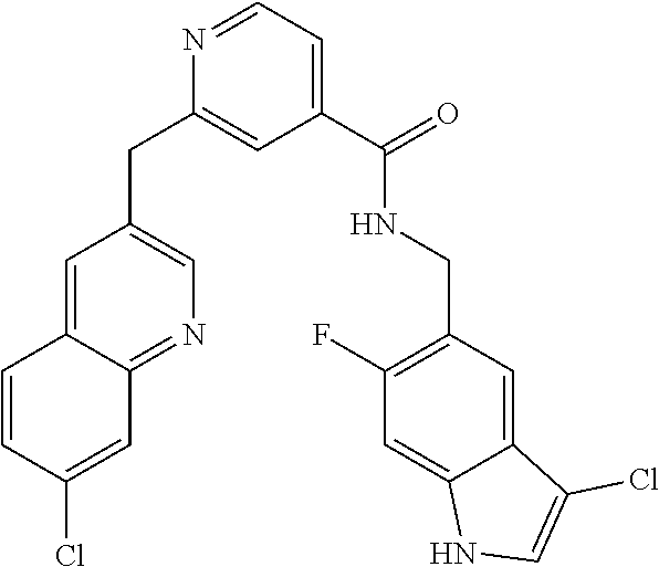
N1=CC=C(C(=O)NCC2=C(F)C=C3C(=C2)C(Cl)=CN3)C=C1CC1=CN=C2C(=C1)C=CC(Cl)=C2
